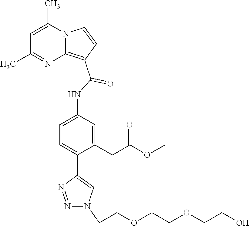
C1=C(C)N2C(=C(C(=O)NC3=CC=C(C4=CN(CCOCCOCCO)N=N4)C(CC(OC)=O)=C3)C=C2)N=C1C
